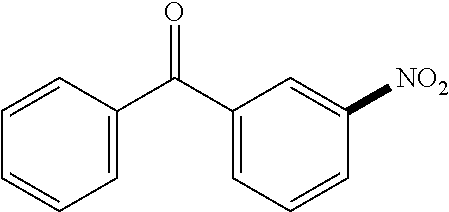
C1(C(C2=CC=CC([NO2])=C2)=O)=CC=CC=C1
